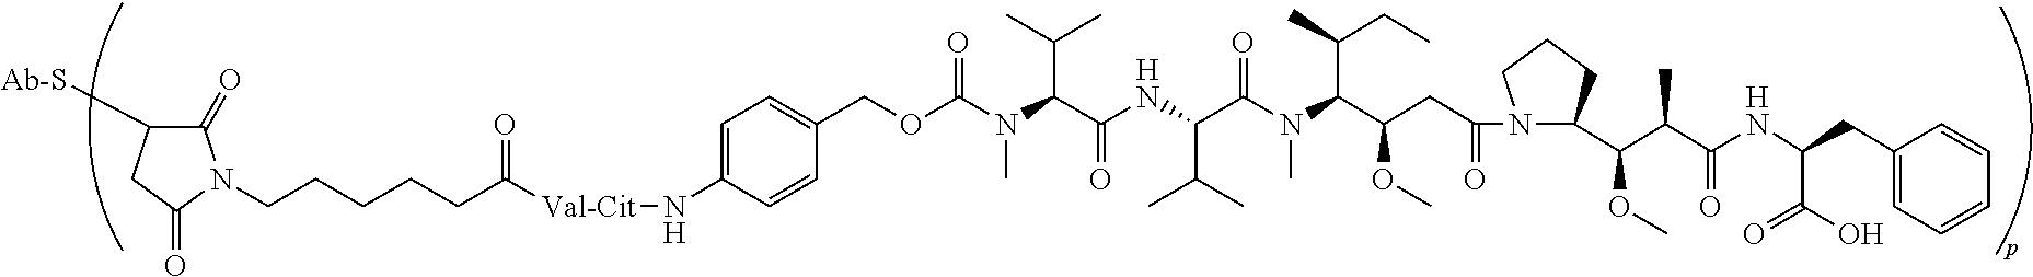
C1(=O)C([Ab-S])CC(=O)N1CCCCCC([Val-Cit]NC1=CC=C(COC(N(C(C(NC(C(N(C(C(CC(=O)N2CCCC2C(C(C(NC(CC2=CC=CC=C2)C(O)=O)=O)C)OC)OC)C(C)CC)C)=O)C(C)C)=O)C(C)C)C)=O)C=C1)=O
